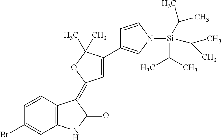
C1=CC(Br)=CC2=C1C(=C1C=C(C3=CN([Si](C(C)C)(C(C)C)C(C)C)C=C3)C(C)(C)O1)C(=O)N2
